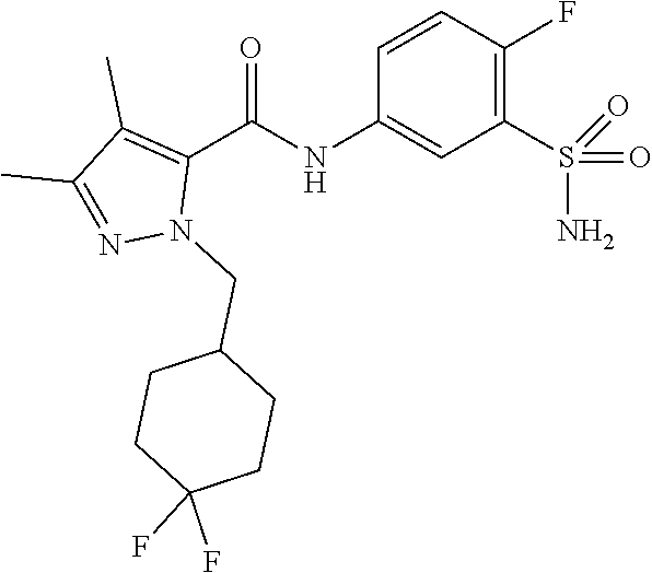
C1=CC(F)=C(S(N)(=O)=O)C=C1NC(C1=C(C)C(C)=NN1CC1CCC(F)(F)CC1)=O
